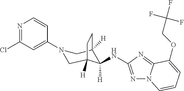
C1(N2CC3([H])C(NC4=NN5C(=N4)C(OCC(F)(F)F)=CC=C5)([H])C([H])(C2)CC3)=CC(Cl)=NC=C1
